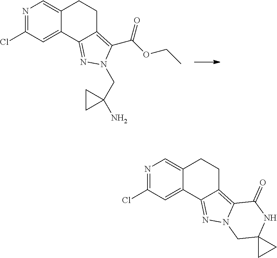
N1=C(Cl)C=C2C(=C1)CCC1=C(C(OCC)=O)N(CC3(N)CC3)N=C21.N1=C(Cl)C=C2C(=C1)CCC1=C3N(N=C21)CC1(NC3=O)CC1
